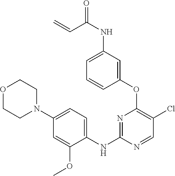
C1(OC2=C(Cl)C=NC(NC3=CC=C(N4CCOCC4)C=C3OC)=N2)=CC(NC(=O)C=C)=CC=C1
